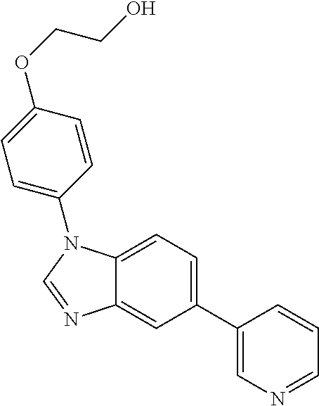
C1(C2=CN=CC=C2)=CC=C2C(=C1)N=CN2C1=CC=C(OCCO)C=C1
